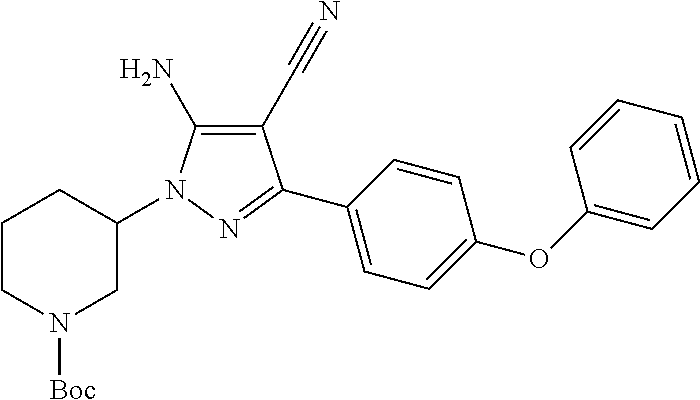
C1CN([Boc])CC(N2C(N)=C(C#N)C(C3=CC=C(OC4=CC=CC=C4)C=C3)=N2)C1
